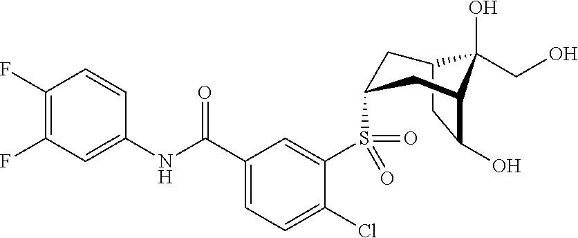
C1(F)=C(F)C=C(NC(C2=CC=C(Cl)C(S(=O)(C3CC4CC(O)C(C3)C4(O)CO)=O)=C2)=O)C=C1
